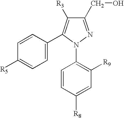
C1=CC([R8])=CC([R9])=C1N1N=C(CO)C([R3])=C1C1=CC=C([R5])C=C1
